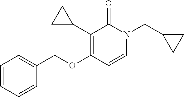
O(CC1=CC=CC=C1)C1=C(C2CC2)C(=O)N(CC2CC2)C=C1
